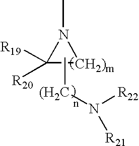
CN1C([R19])([R20])[CH2)m]1.C[(H2C]N([R21])[R22]
